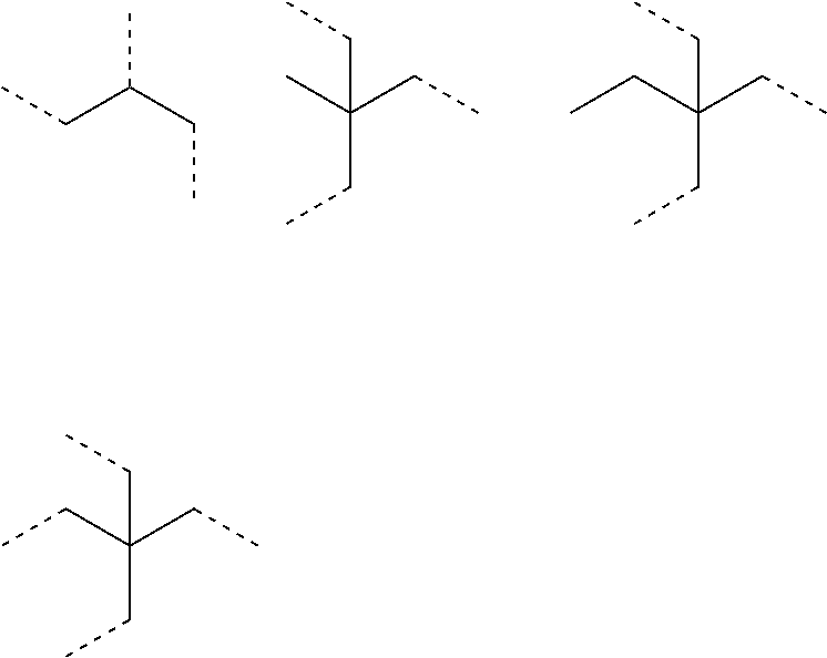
CC(CC)CC.CC(CC)(CC)CC.C(C(CC)(CC)CC)C.C(C(CC)(CC)CC)C
